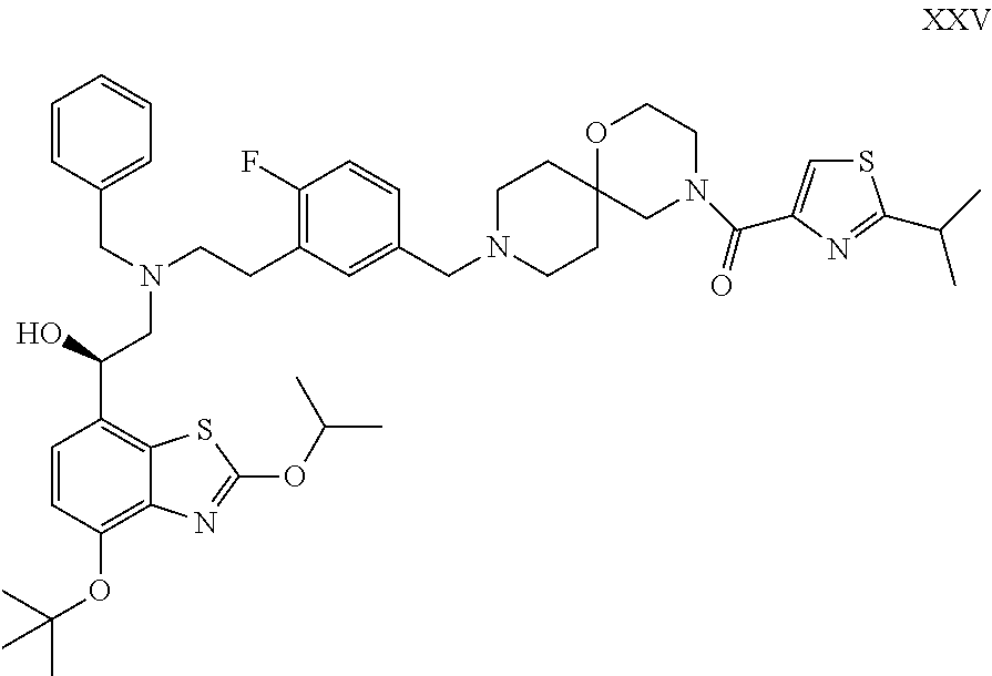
C(CC1=C(F)C=CC(CN2CCC3(CC2)OCCN(C(=O)C2=CSC(C(C)C)=N2)C3)=C1)N(CC1=CC=CC=C1)CC(C1=C2C(=C(OC(C)(C)C)C=C1)N=C(OC(C)C)S2)O
